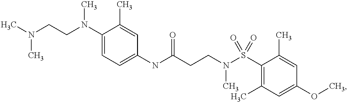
C1(N(CCN(C)C)C)=CC=C(NC(CCN(S(C2=C(C)C=C(OC)C=C2C)(=O)=O)C)=O)C=C1C
